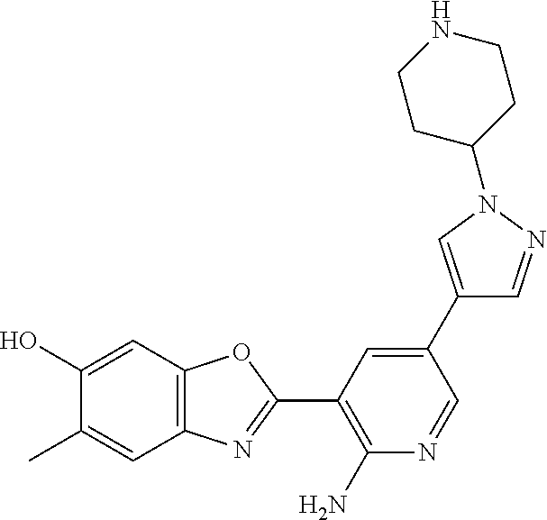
OC1=CC2=C(C=C1C)N=C(C1=C(N)N=CC(C3=CN(C4CCNCC4)N=C3)=C1)O2
